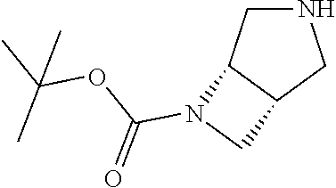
N1CC2C(C1)CN2C(OC(C)(C)C)=O
